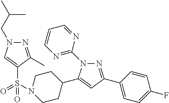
N1=C(C2=CC=C(F)C=C2)C=C(C2CCN(S(=O)(C3=CN(CC(C)C)N=C3C)=O)CC2)N1C1=NC=CC=N1
